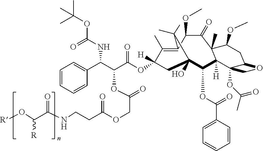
C1=CC=CC(C(C(C(OC2([H])C(C)=C3C(OC)C(=O)C4(C)C([H])(C(OC(C5=CC=CC=C5)=O)C(O)(C2)C3(C)C)C2(OC(C)=O)C(CC4OC)OC2)=O)OC(=O)COC(CCNC(C(O[R])[R])=O)=O)NC(OC(C)(C)C)=O)=C1
